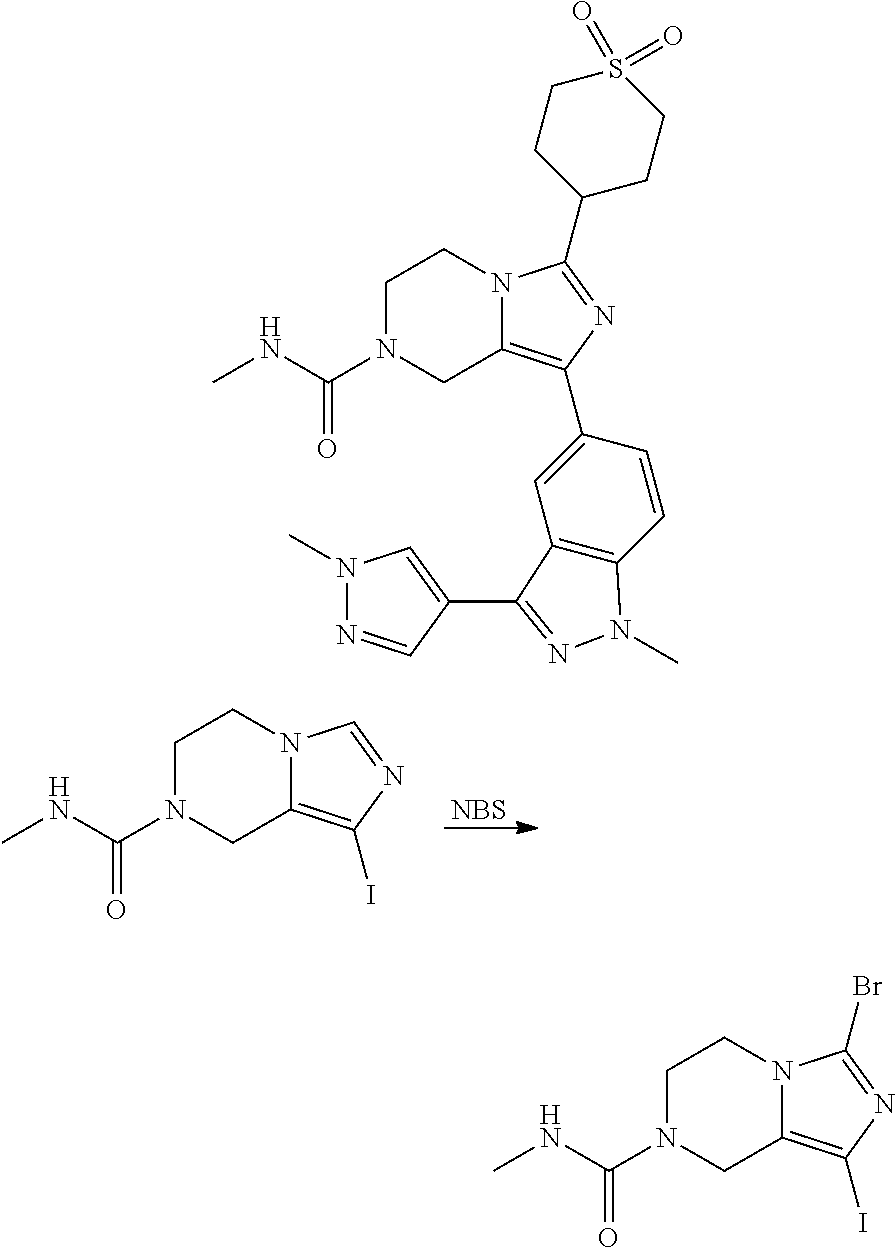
C1N(C(NC)=O)CC2=C(I)N=CN2C1.[NBS].C1N(C(NC)=O)CC2=C(C3=CC4=C(C=C3)N(C)N=C4C3=CN(C)N=C3)N=C(C3CCS(=O)(=O)CC3)N2C1.C1N(C(NC)=O)CC2=C(I)N=C(Br)N2C1
